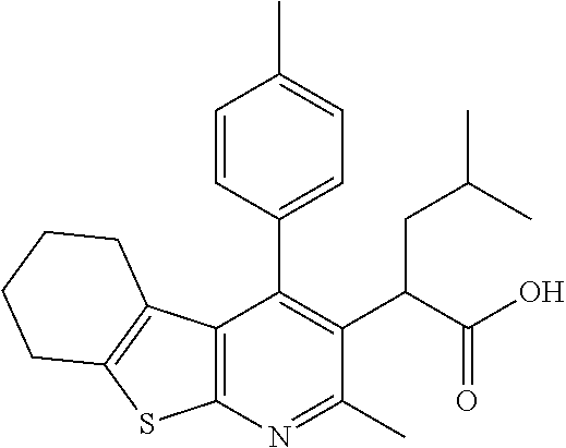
C12=C(N=C(C)C(C(C(O)=O)CC(C)C)=C1C1=CC=C(C)C=C1)SC1=C2CCCC1
